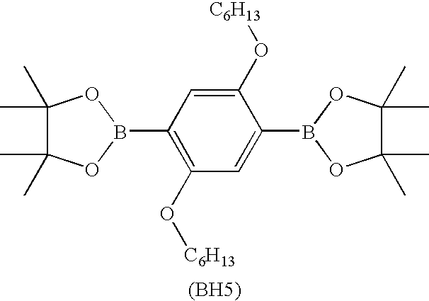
C1(B2OC(C)(C)C(C)(C)O2)=CC(O[C6H13])=C(B2OC(C)(C)C(C)(C)O2)C=C1O[C6H13].[(BH5)]
